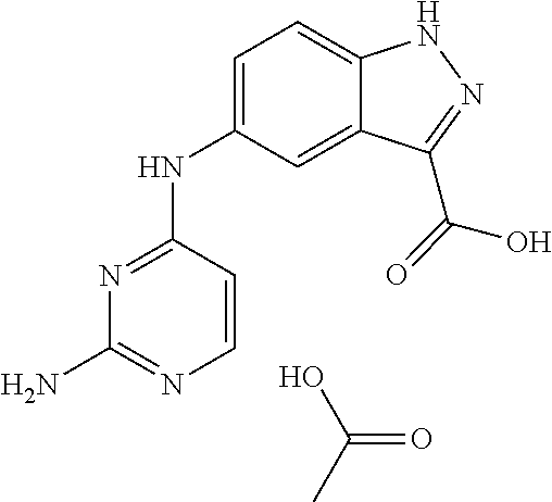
N(C1=NC(N)=NC=C1)C1=CC=C2C(=C1)C(C(O)=O)=NN2.C(=O)(C)O
